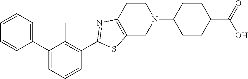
C1=CC=C(C2=CC=CC(C3=NC4=C(CN(C5CCC(C(=O)O)CC5)CC4)S3)=C2C)C=C1
